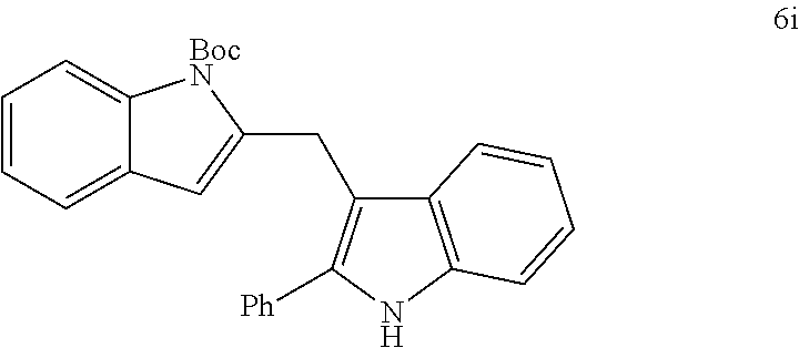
C1=CC=C2C(=C1)[BocN]C(CC1=C([Ph])NC3=C1C=CC=C3)=C2
